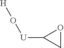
C1OC1[U]O[H]
